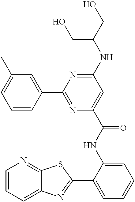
C1=CC=C2C(=N1)SC(C1=CC=CC=C1NC(=O)C1=CC(NC(CO)CO)=NC(C3=CC(C)=CC=C3)=N1)=N2
